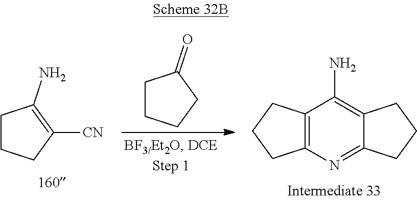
C1CCC([CN])=C1N.C12=C(N=C3C(=C1N)CCC3)CCC2.C1CCCC1=O
